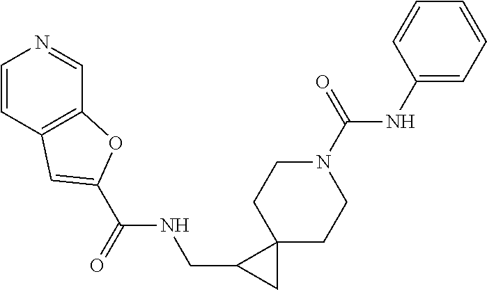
C1=CC2=C(C=N1)OC(C(=O)NCC1CC13CCN(C(=O)NC1=CC=CC=C1)CC3)=C2
